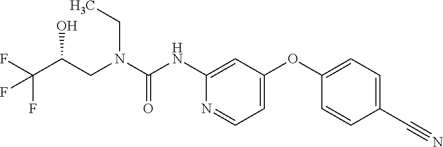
C1(NC(N(CC(C(F)(F)F)O)CC)=O)=CC(OC2=CC=C(C#N)C=C2)=CC=N1
